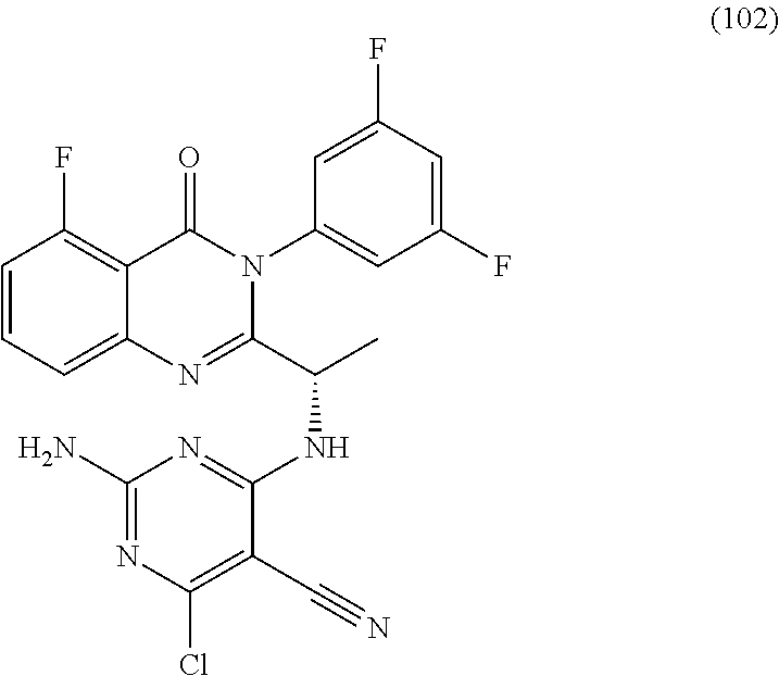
C1=CC=C2C(=C1F)C(=O)N(C1=CC(F)=CC(F)=C1)C(C(C)NC1=NC(N)=NC(Cl)=C1C#N)=N2
